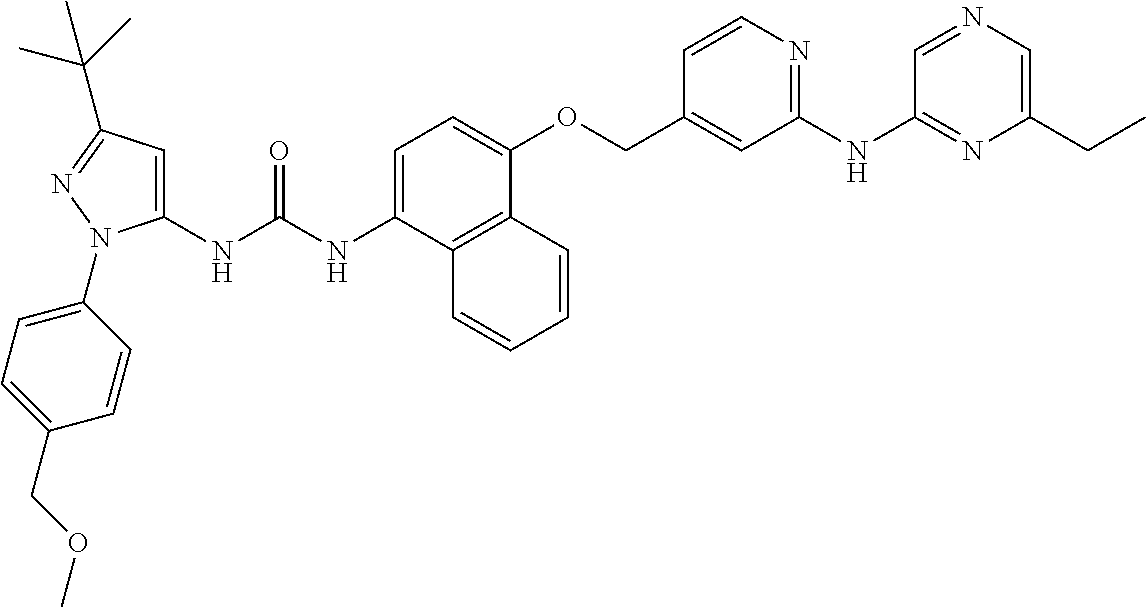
N(C(NC1=CC(C(C)(C)C)=NN1C1=CC=C(COC)C=C1)=O)C1=CC=C(OCC2=CC(NC3=NC(CC)=CN=C3)=NC=C2)C2=C1C=CC=C2
